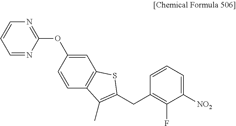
N1=C(OC2=CC3=C(C=C2)C(C)=C(CC2=C(F)C([NO2])=CC=C2)S3)N=CC=C1
